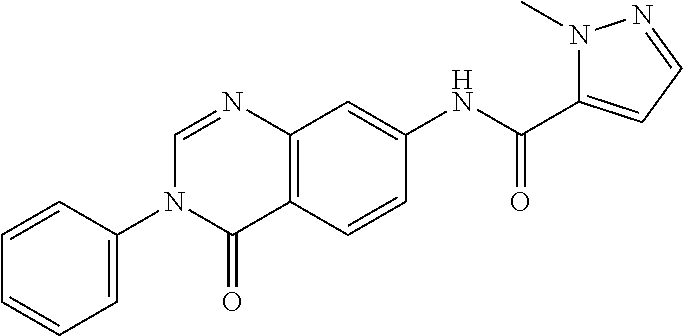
C1=CC(N2C(=O)C3=C(N=C2)C=C(NC(C2=CC=NN2C)=O)C=C3)=CC=C1
